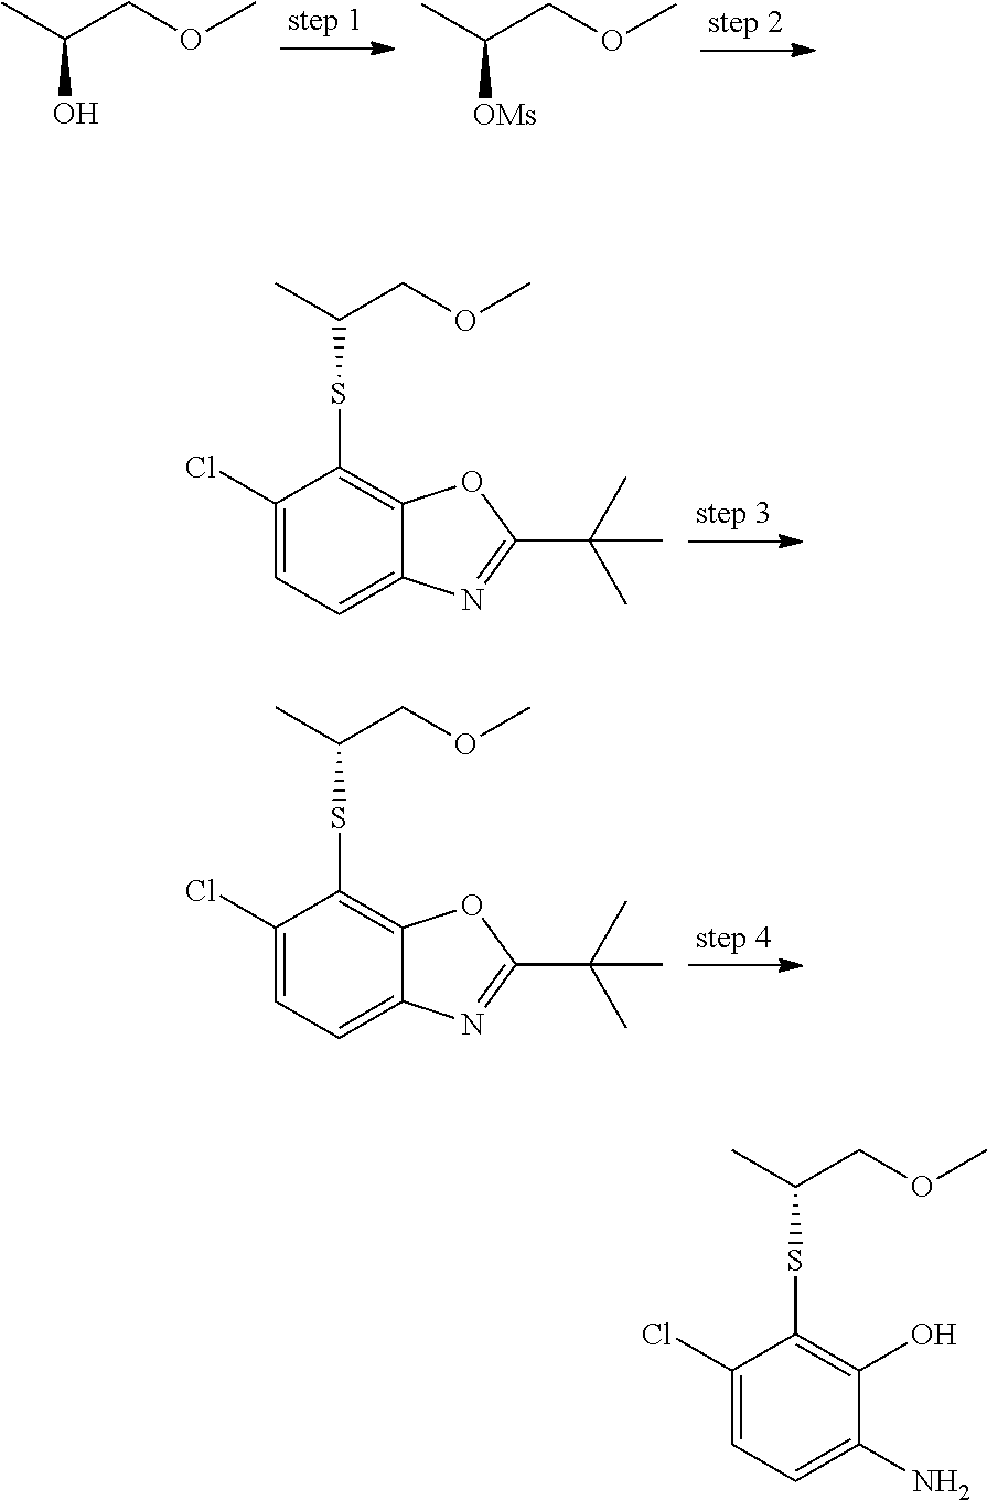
CC(COC)O.CC(COC)[OMs].CC(COC)SC1=C2C(=CC=C1Cl)N=C(C(C)(C)C)O2.CC(COC)SC1=C2C(=CC=C1Cl)N=C(C(C)(C)C)O2.CC(COC)SC1=C(O)C(N)=CC=C1Cl
